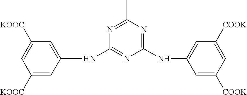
N(C1=CC([COOK])=CC([COOK])=C1)C1=NC(C)=NC(NC2=CC([KOOC])=CC([KOOC])=C2)=N1
